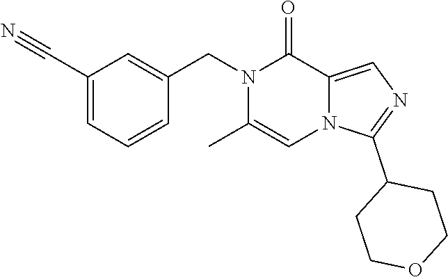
C1(C#N)=CC=CC(CN2C(C)=CN3C(=CN=C3C3CCOCC3)C2=O)=C1
